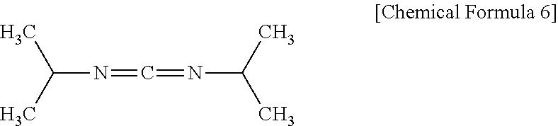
C(C)(N=C=NC(C)C)C
